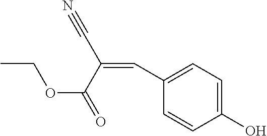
C1(C=C(C(=O)OCC)C#N)=CC=C(O)C=C1
